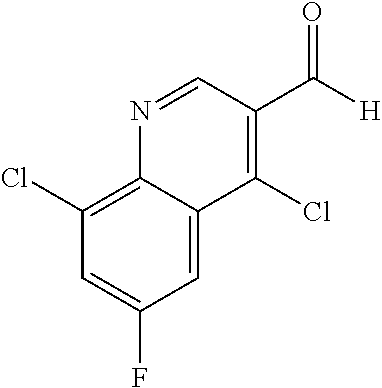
C1=C2C(=C(Cl)C=C1F)N=CC(C([H])=O)=C2Cl
